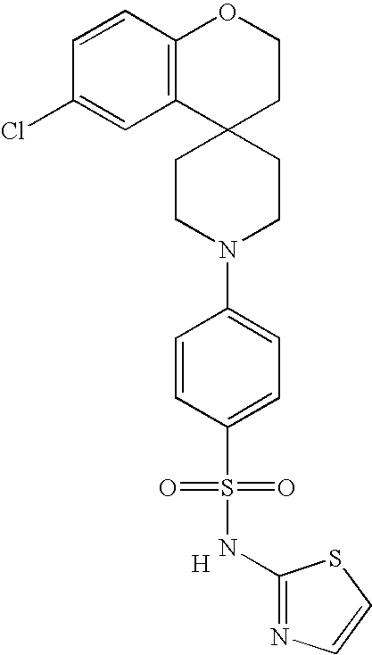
C1=CC2=C(C=C1Cl)C1(CCO2)CCN(C2=CC=C(S(=O)(=O)NC3=NC=CS3)C=C2)CC1.[H]
